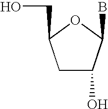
C1(O)C(B)OC(CO)C1
